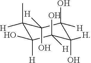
C1(C)([H])C([H])(O)C(O)([H])C([H])(O)C(O)([H])C1(O)[H]
